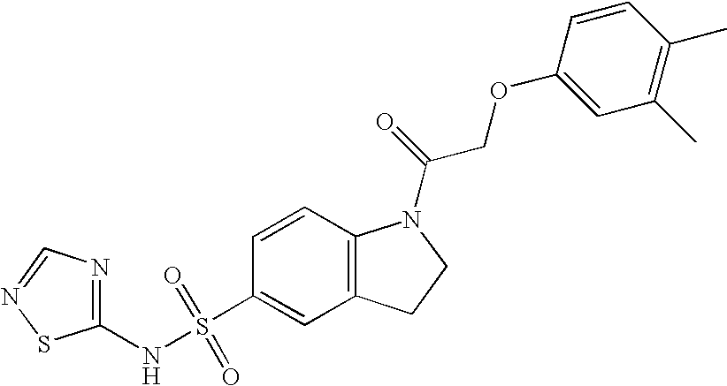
C1=CC2=C(C=C1S(NC1=NC=NS1)(=O)=O)CCN2C(=O)COC1=CC(C)=C(C)C=C1
